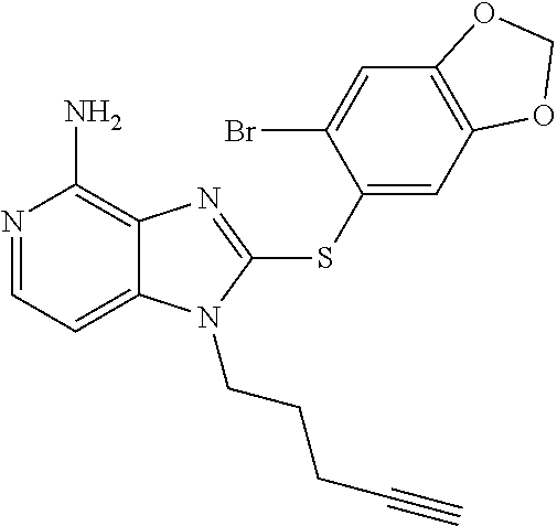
N1=CC=C2C(=C1N)N=C(SC1=CC3=C(C=C1Br)OCO3)N2CCCC#C
